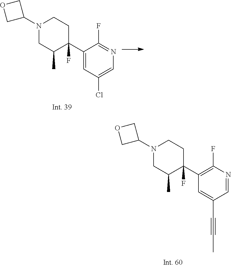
N1(C2COC2)CC(C)C(F)(C2=CC(Cl)=CN=C2F)CC1.N1(C2COC2)CC(C)C(F)(C2=C(F)N=CC(C#CC)=C2)CC1
